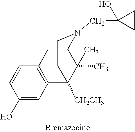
C1=CC(O)=CC2=C1CC1C(C)(C)C2([CH2CH3])CCN1CC1(O)CC1
